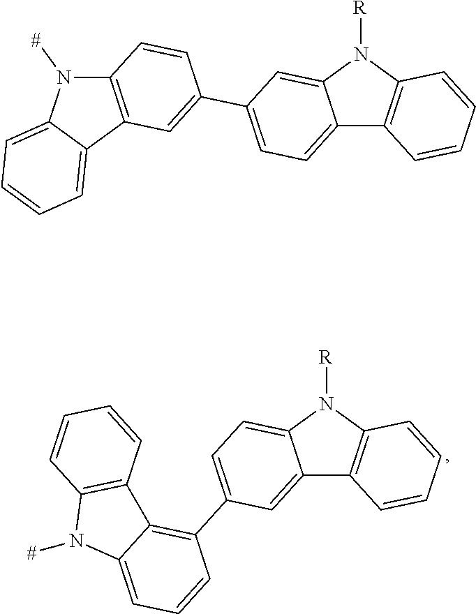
C12=CC(C3=C4C(=CC=C3)N([#])C3=C4C=CC=C3)=CC=C1N([R])C1=C2C=CC=C1.C12=CC=C(C3=CC4=C(C=C3)N([#])C3=CC=CC=C43)C=C1N([R])C1=C2C=CC=C1
